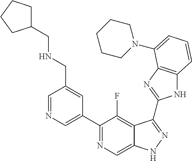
C1=NC=C(C2=NC=C3C(=C2F)C(C2=NC4=C(N2)C=CC=C4N2CCCCC2)=NN3)C=C1CNCC1CCCC1
